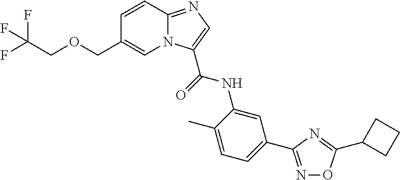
C1=CC2=NC=C(C(=O)NC3=CC(C4=NOC(C5CCC5)=N4)=CC=C3C)N2C=C1COCC(F)(F)F
